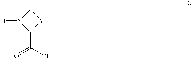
C1N([H])C(C(=O)O)[Y]1
